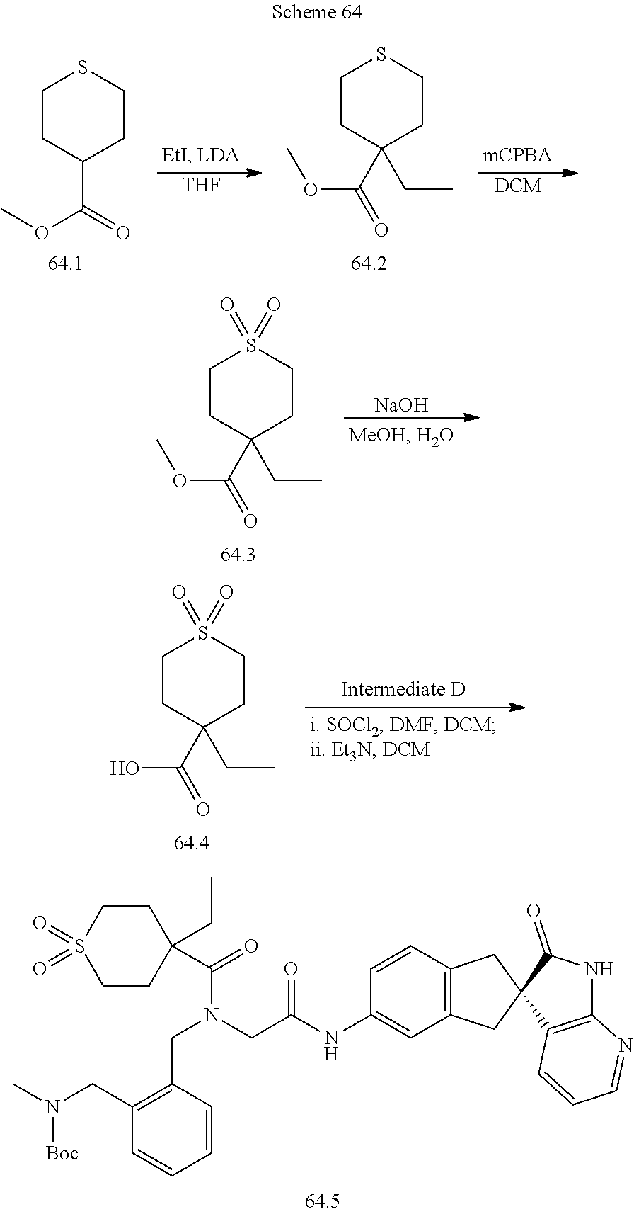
C1CC(C(=O)OC)CCS1.[THF].C1CC(C(=O)OC)(CC)CCS1.[DCM].C1CC(C(=O)OC)(CC)CCS1(=O)=O.[NaOH].C1CC(C(=O)O)(CC)CCS1(=O)=O.C1(CN([Boc])C)=C(CN(CC(=O)NC2=CC3=C(C=C2)CC2(C3)C3=C(NC2=O)N=CC=C3)C(=O)C2(CC)CCS(=O)(=O)CC2)C=CC=C1
